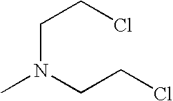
CN(CCCl)CCCl
